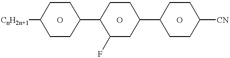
[CnH2n+1]C1CCC(C2C(F)CC(C3CCC([CN])CC3)CC2)CC1.O.O.O
